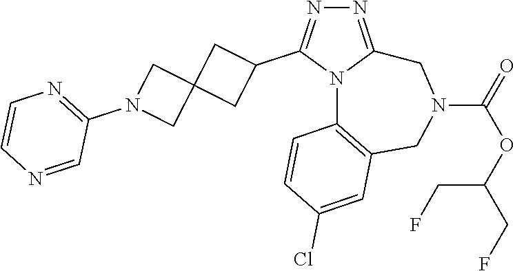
N1=C2N(C(C3CC4(C3)CN(C3=NC=CN=C3)C4)=N1)C1=C(CN(C(=O)OC(CF)CF)C2)C=C(Cl)C=C1
